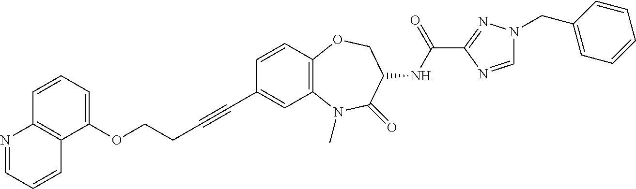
N1=CC=CC2=C1C=CC=C2OCCC#CC1=CC2=C(C=C1)OCC(NC(C1=NN(CC3=CC=CC=C3)C=N1)=O)C(=O)N2C
